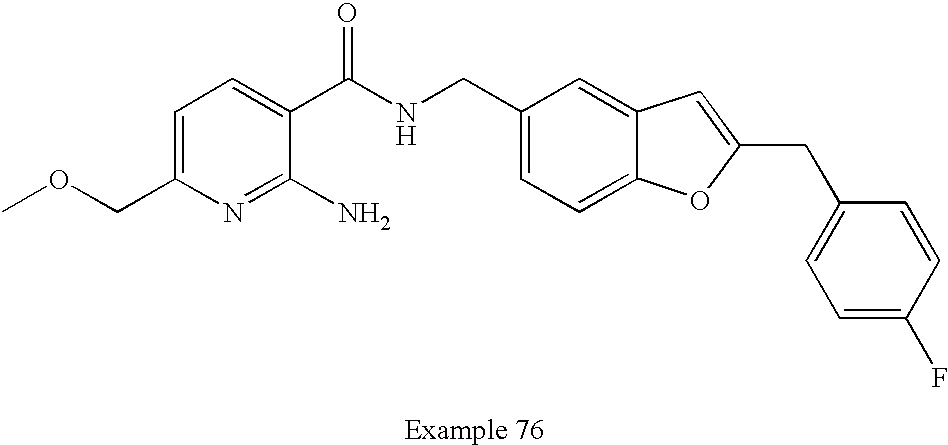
C1=C(COC)N=C(N)C(C(NCC2=CC=C3C(=C2)C=C(CC2=CC=C(F)C=C2)O3)=O)=C1
